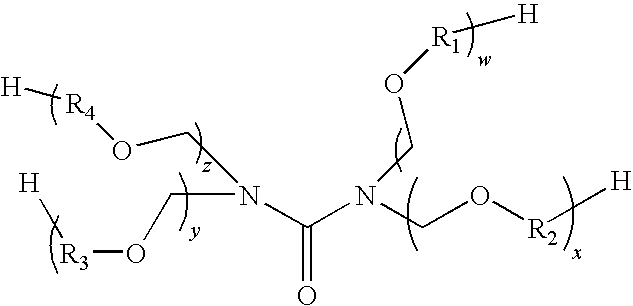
C(=O)(N(CO[R3][H])CO[R4][H])N(CO[R2][H])CO[R1][H]
